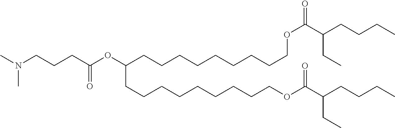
CN(CCCC(OC(CCCCCCCCCOC(C(CC)CCCC)=O)CCCCCCCCCOC(=O)C(CC)CCCC)=O)C
